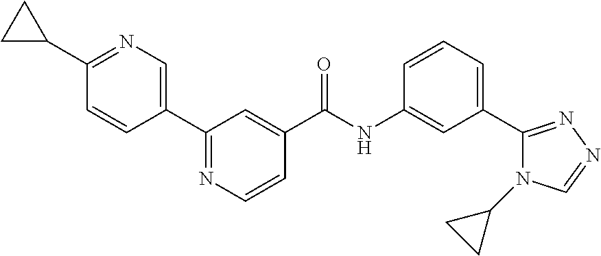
C1(C2=CN=C(C3CC3)C=C2)=NC=CC(C(NC2=CC(C3=NN=CN3C3CC3)=CC=C2)=O)=C1
